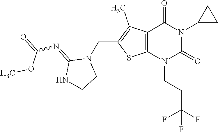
C12=C(N(CCC(F)(F)F)C(=O)N(C3CC3)C1=O)SC(CN1C(=NC(=O)OC)NCC1)=C2C
